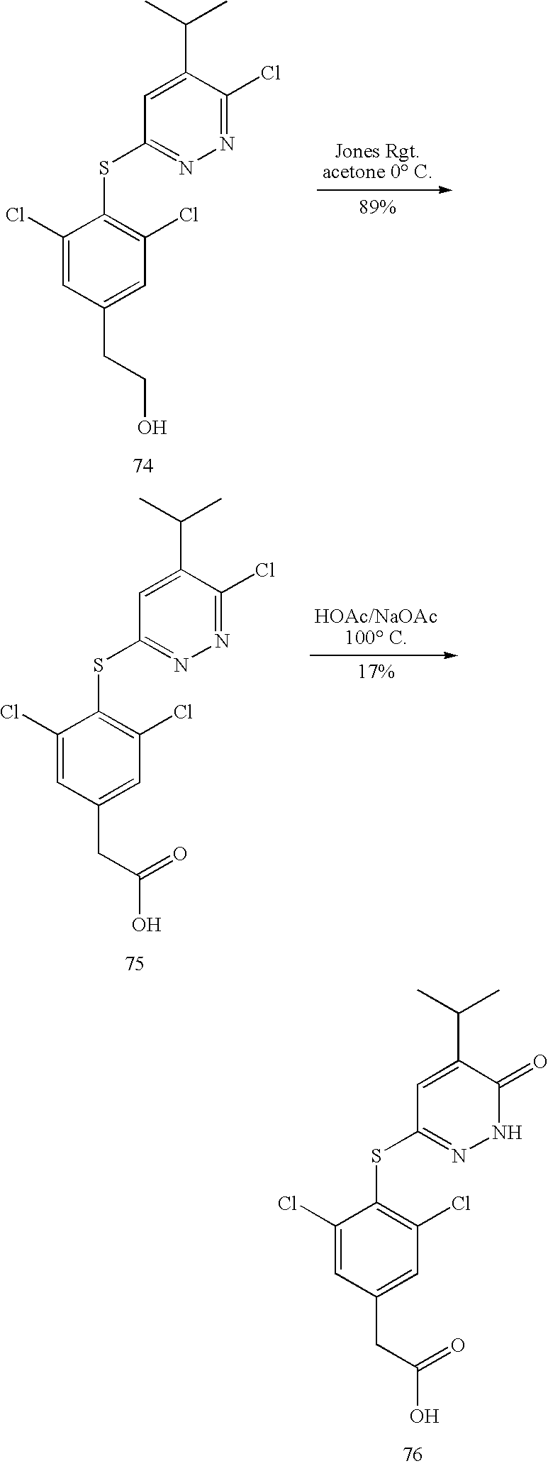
C1=C(C(C)C)C(=O)NN=C1SC1=C(Cl)C=C(CC(O)=O)C=C1Cl.C1=C(C(C)C)C(Cl)=NN=C1SC1=C(Cl)C=C(CCO)C=C1Cl.C1=C(C(C)C)C(Cl)=NN=C1SC1=C(Cl)C=C(CC(O)=O)C=C1Cl
